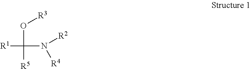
O(C([R5])(N([R4])[R2])[R1])[R3]
